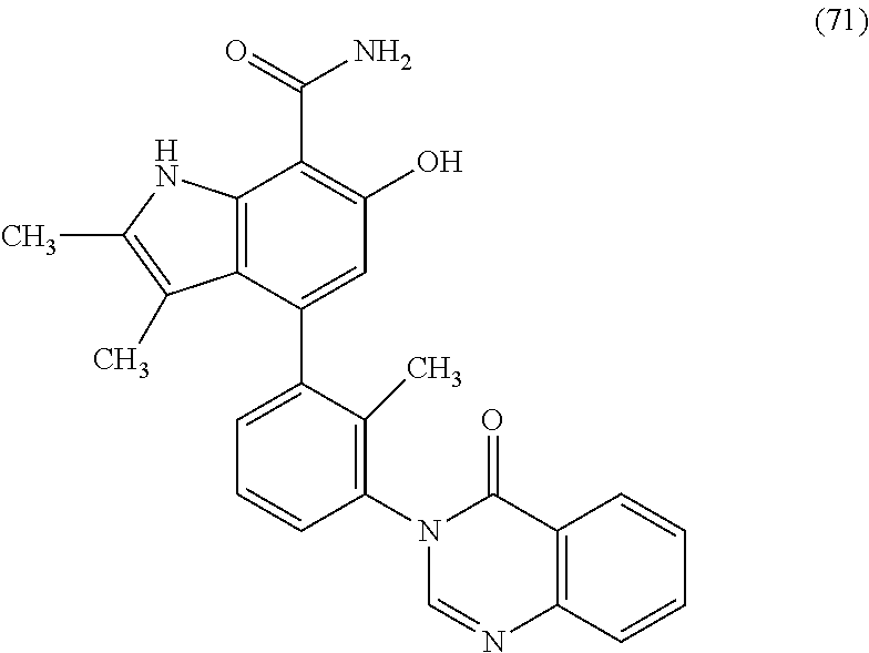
C12=C(C(C3=CC=CC(N4C=NC5=C(C4=O)C=CC=C5)=C3C)=CC(O)=C1C(=O)N)C(C)=C(C)N2
